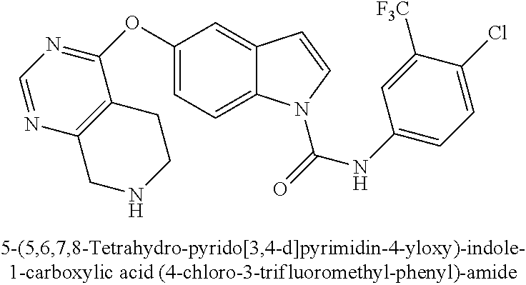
C1(OC2=NC=NC3=C2CCNC3)=CC=C2C(=C1)C=CN2C(=O)NC1=CC=C(Cl)C([CF3])=C1
